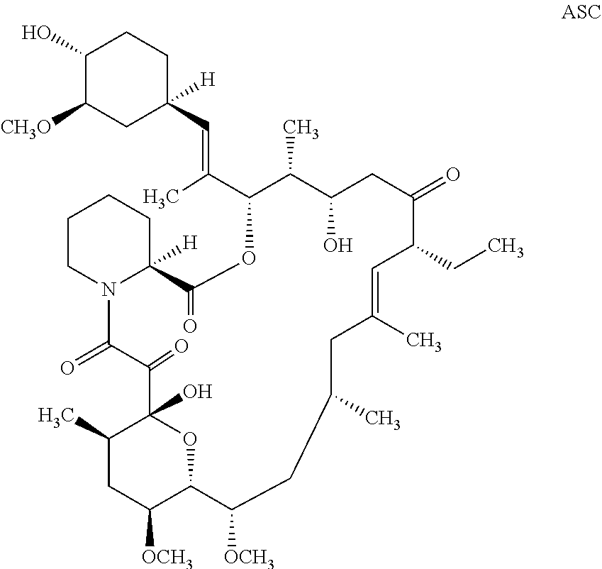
C1(O)C([CH3O])CC(C=C(C2C(C)C(O)CC(=O)C(CC)C=C(C)CC(C)CC([OCH3])C3OC(O)(C(=O)C(=O)N4C([H])(C(=O)O2)CCCC4)C(C)CC3[OCH3])C)([H])CC1
